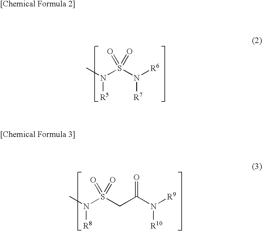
CN(S(N([R6])[R7])(=O)=O)[R5].CN(S(CC(N([R9])[R10])=O)(=O)=O)[R8].[[Chemical Formula 2]].[[Chemical Formula 3]]
